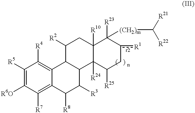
[R5]C1=C([R6O])C([R7])=C2C(=C1[R4])C1C([R2])CC3([R10])C([R24])(C1C([R3])C2[R8])C([R25])Cc([R1])C3([R23])[(CH2)m]C([R21])[R22]
